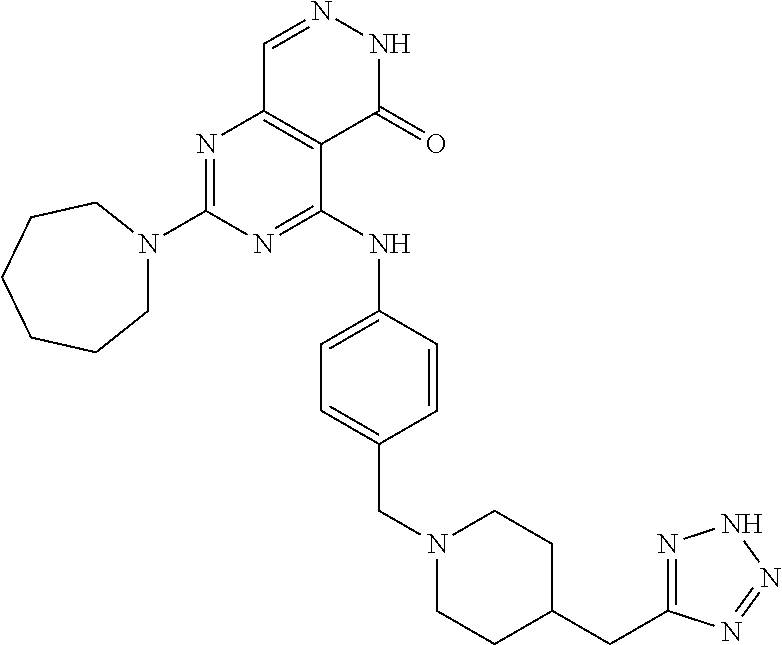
C1N(C2=NC3=C(C(NC4=CC=C(CN5CCC(CC6=NNN=N6)CC5)C=C4)=N2)C(=O)NN=C3)CCCCC1
